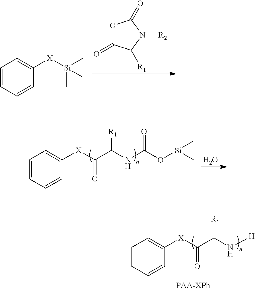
O1C(=O)C([R1])N([R2])C1=O.[X]([Si](C)(C)C)C1=CC=CC=C1.O.O=C(O[Si](C)(C)C)NC(C([X]C1=CC=CC=C1)=O)[R1].[H]NC(C([X]C1=CC=CC=C1)=O)[R1].[PAA-XPh]
